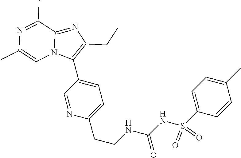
C1=C(S(NC(NCCC2=CC=C(C3=C(CC)N=C4N3C=C(C)N=C4C)C=N2)=O)(=O)=O)C=CC(C)=C1
